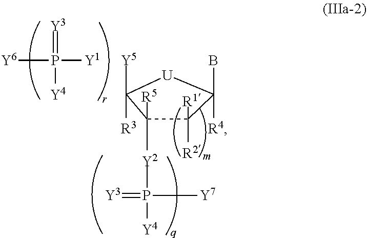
C1([R1])([R2])C([R5])([Y2]P([Y4])(=[Y3])[Y7])C([R3])([Y5])[U]C1(B)[R4].[Y1]P([Y6])(=[Y3])[Y4]
